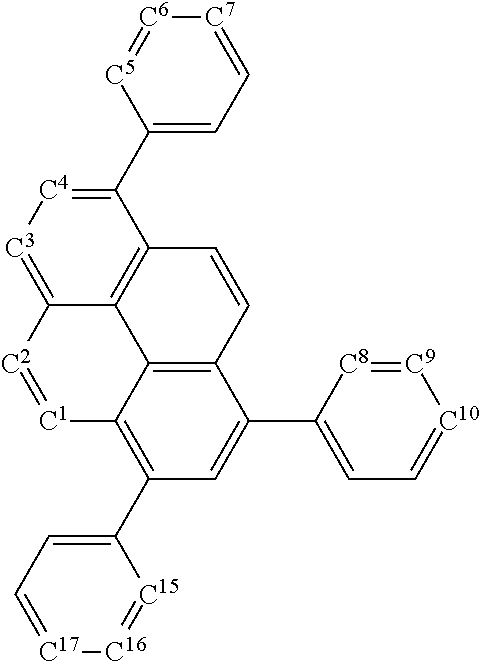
C12=C3C(=C(C4=CC=[C17][C16]=[C15]4)C=C1C1=CC=[C10][C9]=[C8]1)[C1]=[C2]C1=[C3][C4]=C(C4=CC=[C7][C6]=[C5]4)C(=C31)C=C2
